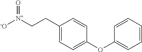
C1(CC[N+]([-O])=O)=CC=C(OC2=CC=CC=C2)C=C1
